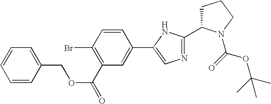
C1=CC(COC(=O)C2=C(Br)C=CC(C3=CN=C(C4CCCN4C(=O)OC(C)(C)C)N3)=C2)=CC=C1
